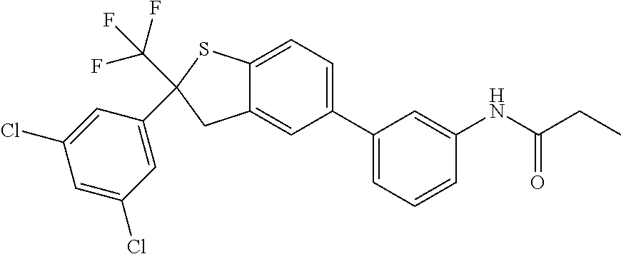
C(C1(C2=CC(Cl)=CC(Cl)=C2)CC2=CC(C3=CC=CC(NC(CC)=O)=C3)=CC=C2S1)(F)(F)F
